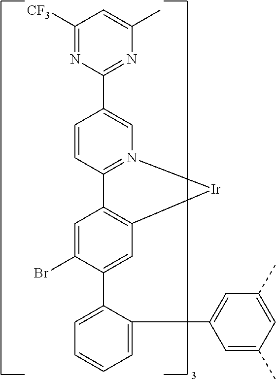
C1([CF3])=NC(C2=CN3=C(C=C2)C2=C(C=C(C4=CC=CC=C4C4=CC(C)=CC(C)=C4)C(Br)=C2)[Ir]3)=NC(C)=C1
